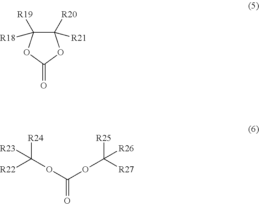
C1([R20])([R21])C([R19])([R18])OC(=O)O1.O(C(OC([R27])([R25])[R26])=O)C([R24])([R22])[R23]
